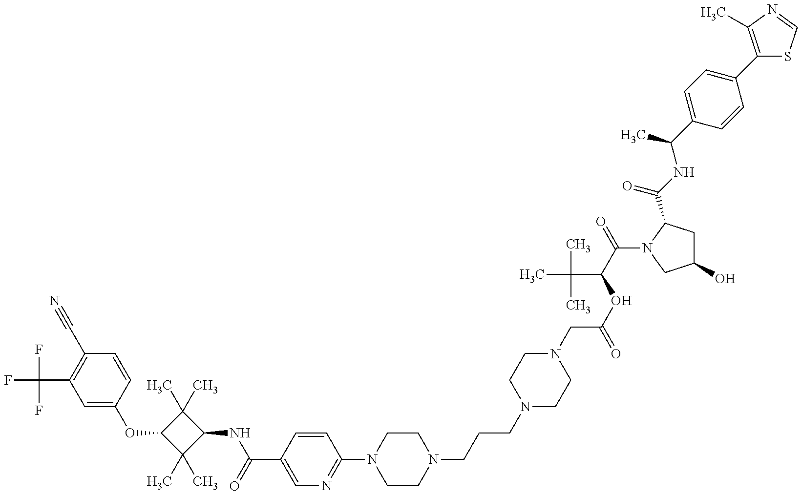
C1=C(OC2C(C)(C)C(NC(=O)C3=CN=C(N4CCN(CCCN5CCN(CC(=O)OC(C(C)(C)C)C(=O)N6C(C(=O)NC(C)C7=CC=C(C8=C(C)N=CS8)C=C7)CC(O)C6)CC5)CC4)C=C3)C2(C)C)C=CC(C#N)=C1C(F)(F)F
